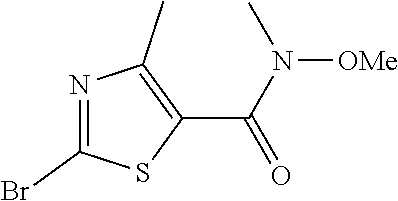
C1(C(=O)N([OMe])C)=C(C)N=C(Br)S1
